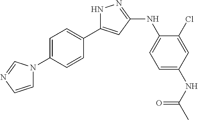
N1C(C2=CC=C(N3C=CN=C3)C=C2)=CC(NC2=CC=C(NC(C)=O)C=C2Cl)=N1
